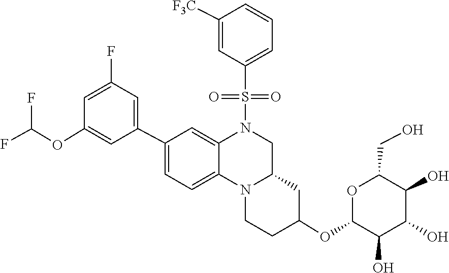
S(=O)(C1=CC=CC([F3C])=C1)(=O)N1CC2CC(OC3OC(CO)C(O)C(O)C3O)CCN2C2=CC=C(C3=CC(F)=CC(OC(F)F)=C3)C=C12
